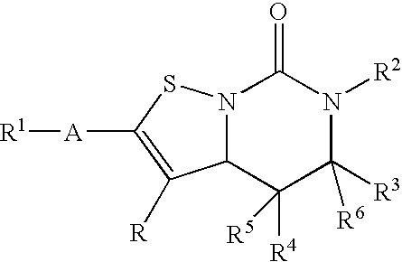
N12C(C([R4])([R5])C([R3])([R6])N([R2])C1=O)C([R])=C([A][R1])S2
